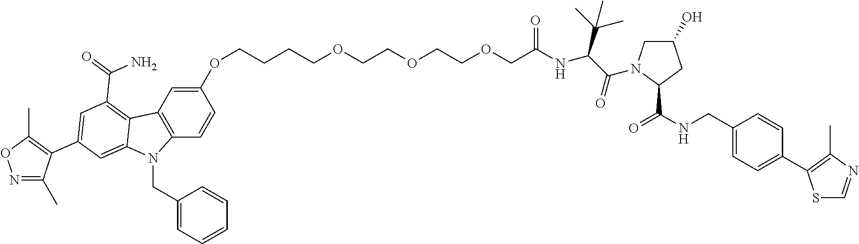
C1(OCCCCOCCOCCOCC(=O)NC(C(C)(C)C)C(=O)N2CC(O)CC2C(=O)NCC2=CC=C(C3=C(C)N=CS3)C=C2)=CC2=C(C=C1)N(CC1=CC=CC=C1)C1=CC(C3=C(C)ON=C3C)=CC(C(N)=O)=C21
